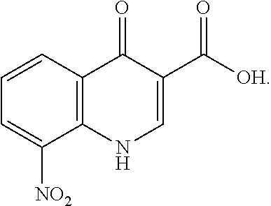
C1=C([NO2])C2=C(C=C1)C(=O)C(C([OH])=O)=CN2
